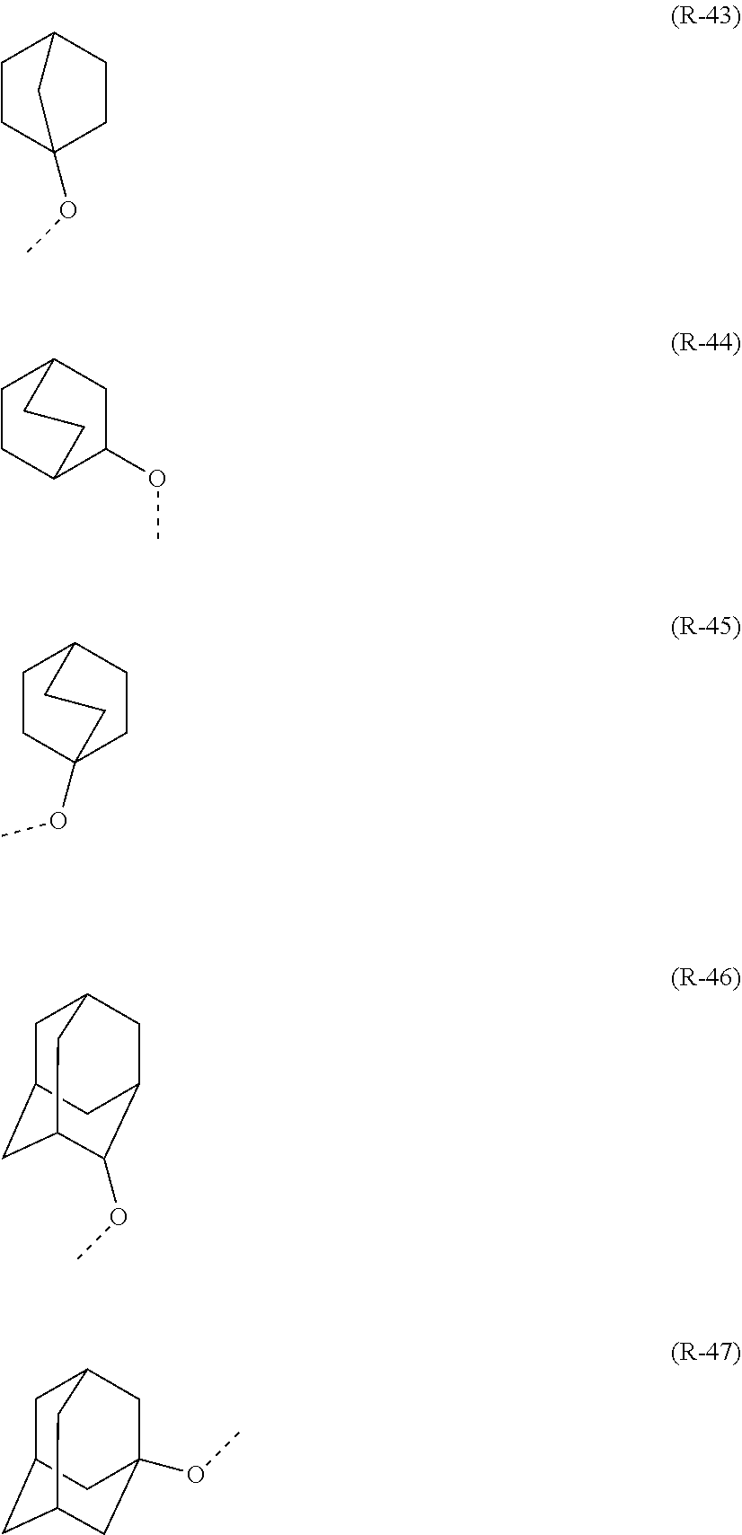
C1CC2(OC)CCC1C2.C1CC2C(OC)CC1CC2.C1CC2(OC)CCC1CC2.C1C2CC3C(OC)C(CC1C3)C2.C1C2CC3CC(OC)(CC1C3)C2
